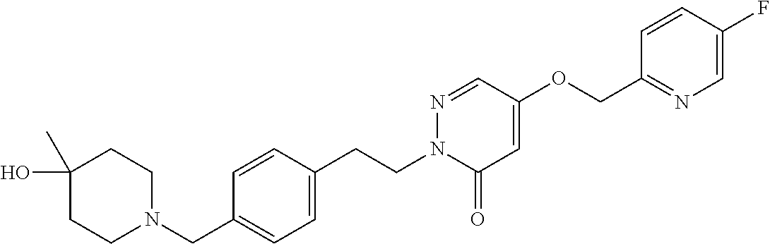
C1(O)(C)CCN(CC2=CC=C(CCN3C(=O)C=C(OCC4=NC=C(F)C=C4)C=N3)C=C2)CC1
